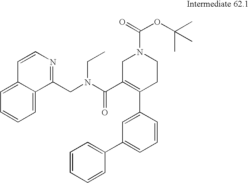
C1=CN=C(CN(CC)C(=O)C2=C(C3=CC(C4=CC=CC=C4)=CC=C3)CCN(C(=O)OC(C)(C)C)C2)C2=CC=CC=C12
